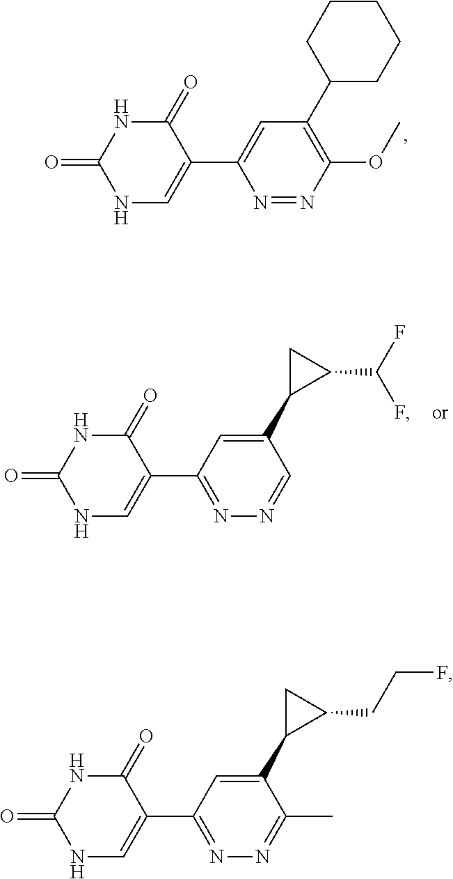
N1=NC(OC)=C(C2CCCCC2)C=C1C1=CNC(=O)NC1=O.N1=C(C2=CNC(=O)NC2=O)C=C(C2C(CCF)C2)C(C)=N1.N1=C(C2=CNC(=O)NC2=O)C=C(C2C(C(F)F)C2)C=N1
